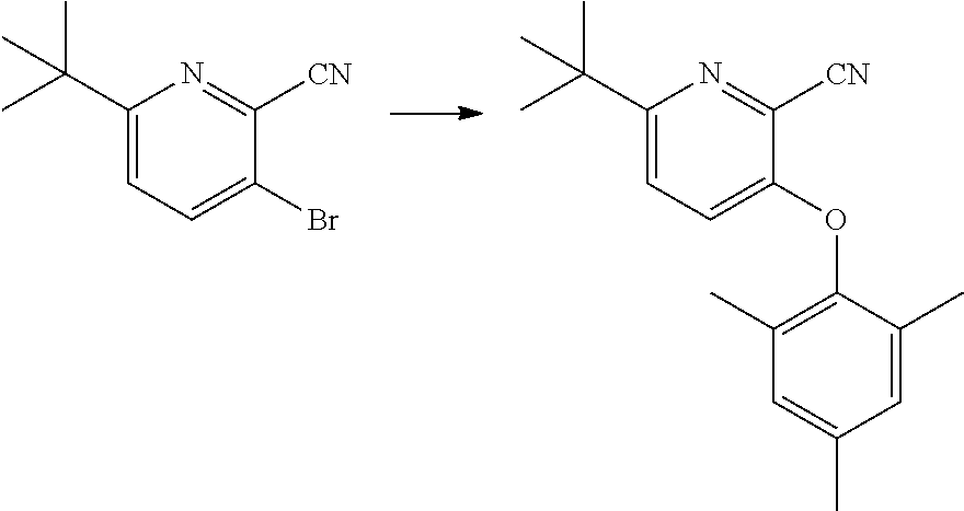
C1=C(Br)C([CN])=NC(C(C)(C)C)=C1.C1=C(OC2=C(C)C=C(C)C=C2C)C([CN])=NC(C(C)(C)C)=C1
